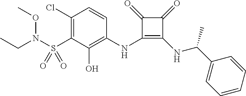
C1(Cl)=C(S(N(OC)CC)(=O)=O)C(O)=C(NC2=C(NC(C3=CC=CC=C3)C)C(=O)C2=O)C=C1
